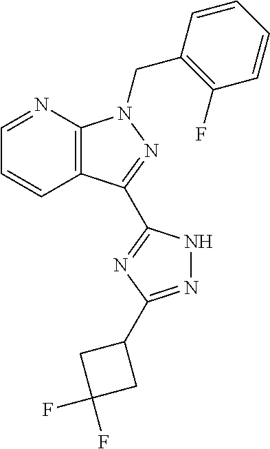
C12=C(N=CC=C1)N(CC1=C(F)C=CC=C1)N=C2C1=NC(C2CC(F)(F)C2)=NN1
